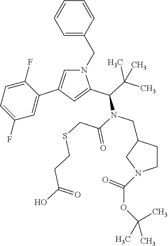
C1=CC(CN2C=C(C3=CC(F)=CC=C3F)C=C2C(C(C)(C)C)N(C(=O)CSCCC(O)=O)CC2CCN(C(OC(C)(C)C)=O)C2)=CC=C1
